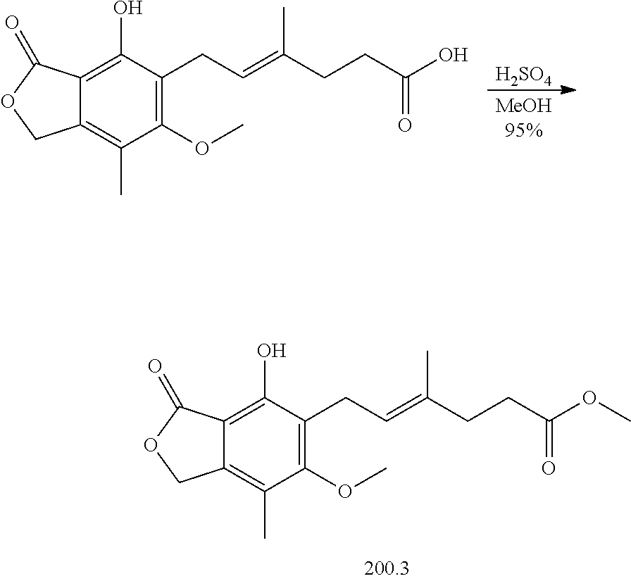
C1(OC)=C(CC=C(CCC(OC)=O)C)C(O)=C2C(=C1C)COC2=O.[H2SO4].C1(OC)=C(CC=C(CCC(O)=O)C)C(O)=C2C(=C1C)COC2=O
